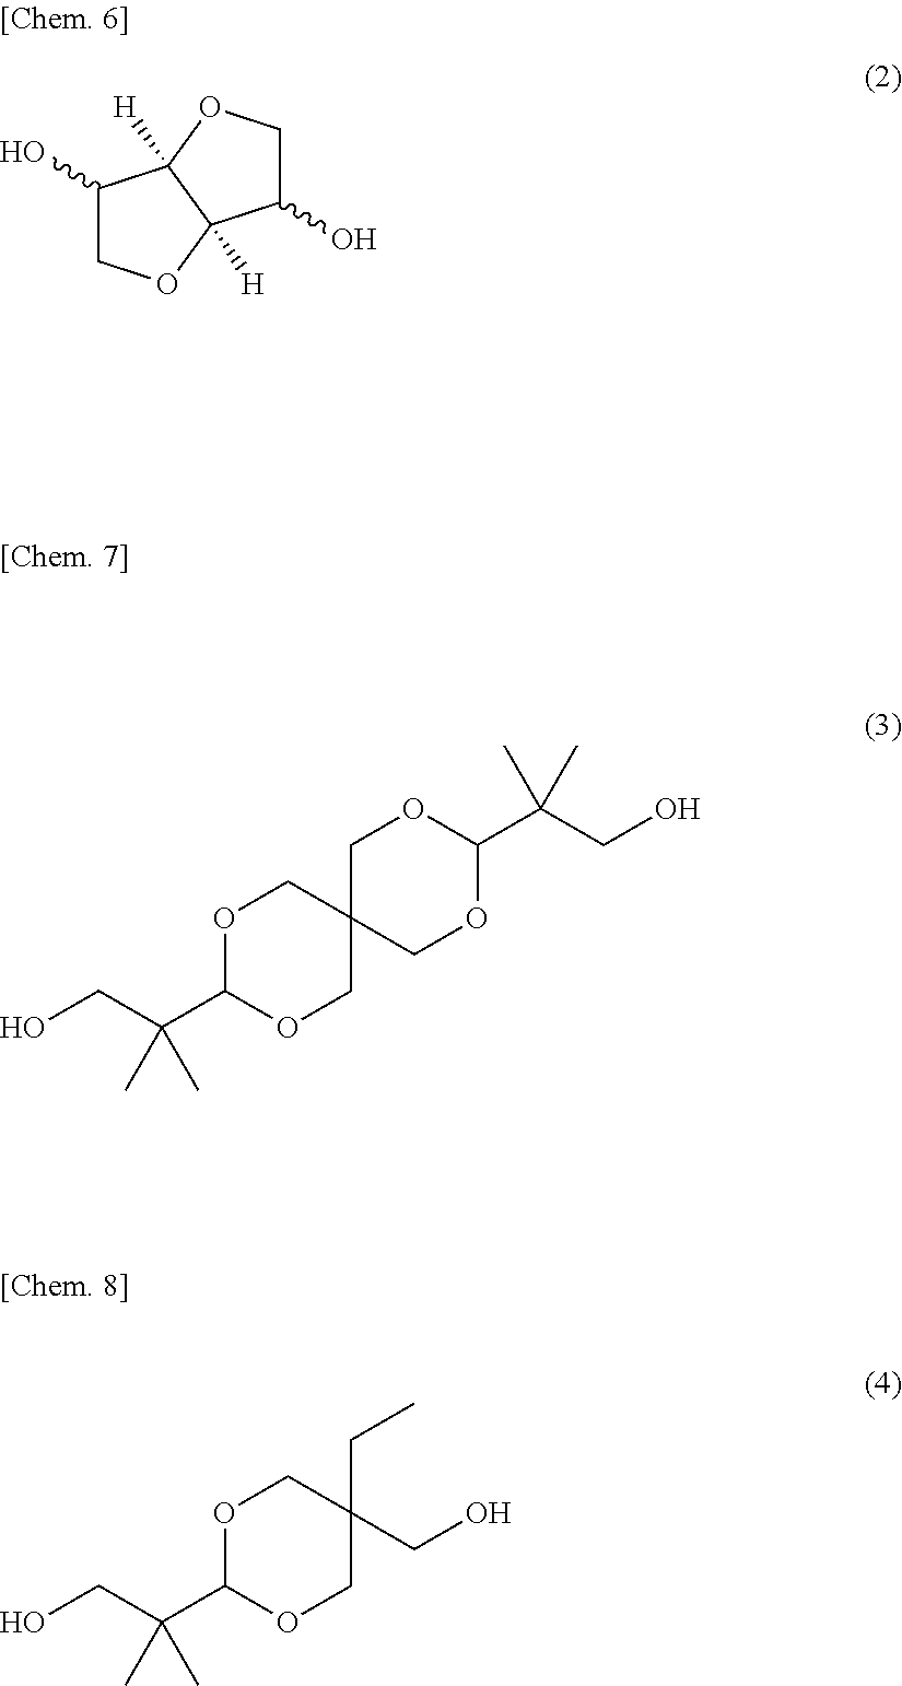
O1C(C(CO)(C)C)OCC2(C1)COC(C(CO)(C)C)OC2.C1(O)COC2([H])C1([H])OCC2O.O1C(C(CO)(C)C)OCC(CO)(CC)C1
